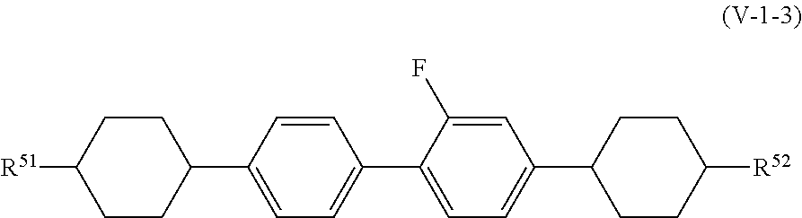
C1=CC(C2CCC([R51])CC2)=CC=C1C1=CC=C(C2CCC([R52])CC2)C=C1F
